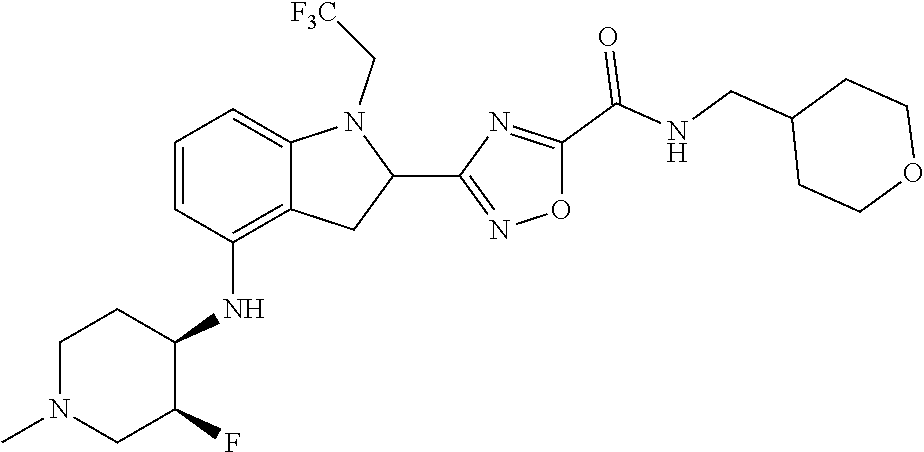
C1=CC(NC2C(F)CN(C)CC2)=C2C(=C1)N(C[F3C])C(C1=NOC(C(NCC3CCOCC3)=O)=N1)C2
